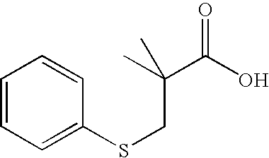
C1=CC=C(SCC(C(O)=O)(C)C)C=C1
